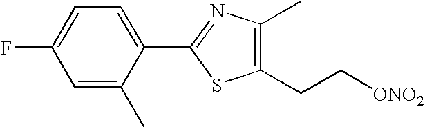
C1(F)=CC=C(C2=NC(C)=C(CC[ONO2])S2)C(C)=C1
